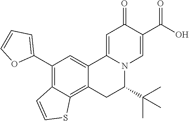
C12=CC(C3=CC=CO3)=C3C(=C1CC(C(C)(C)C)N1C2=CC(=O)C(C(O)=O)=C1)SC=C3
